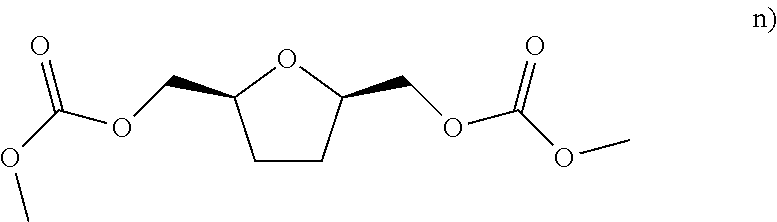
C1CC(COC(OC)=O)OC1COC(OC)=O
